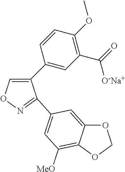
C1(C2=CC(C(=O)[O-Na+])=C(OC)C=C2)=CON=C1C1=CC([MeO])=C2C(=C1)OCO2
